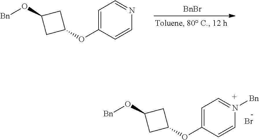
C1=C(OC2CC(O[Bn])C2)C=CN([Bn])=C1.Br.[BnBr].C1=C(OC2CC(O[Bn])C2)C=CN=C1
